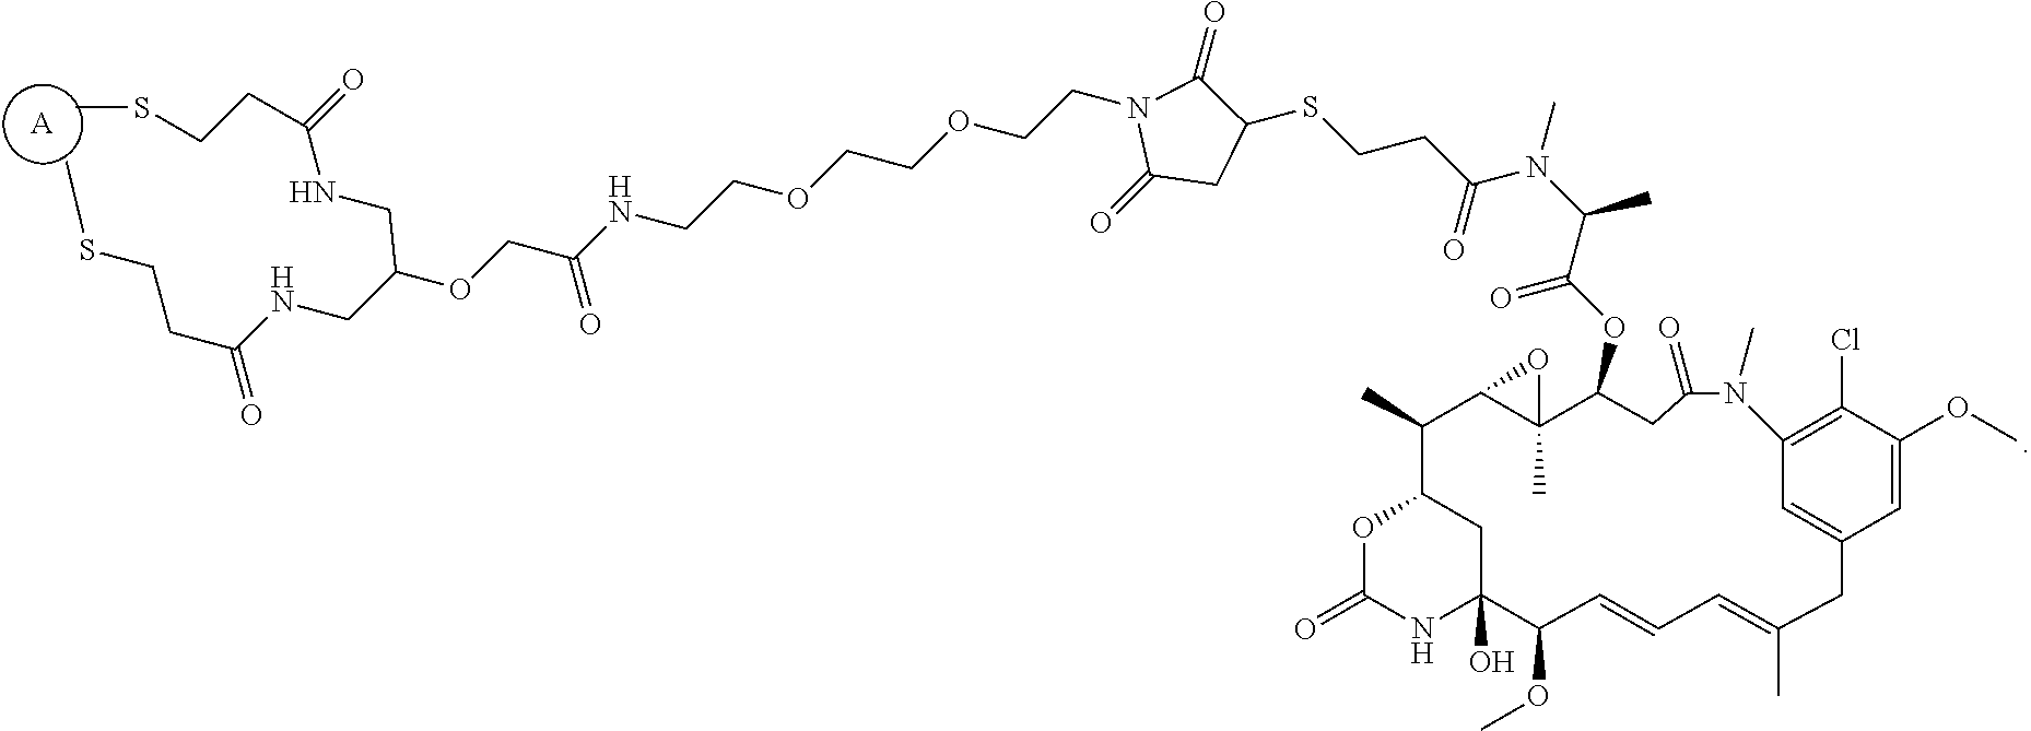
[A].S(CCC(=O)NCC(CNC(CCSC)=O)OCC(NCCOCCOCCN1C(=O)CC(SCCC(N(C(C(OC2C3(C)C(C(C)C4OC(=O)NC(O)(C4)C(OC)C=CC=C(C)CC4=CC(=C(Cl)C(OC)=C4)N(C)C(=O)C2)O3)=O)C)C)=O)C1=O)=O)C
